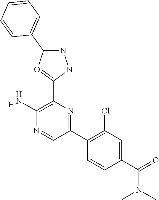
[H].C1(N)=C(C2=OC(C3=CC=CC=C3)=NN2)N=C(C2=C(Cl)C=C(C(=O)N(C)C)C=C2)C=N1
